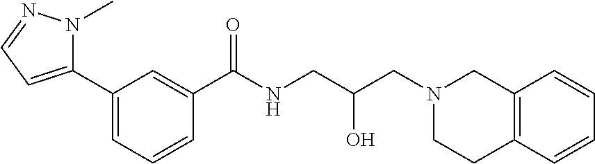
C1(C2=CC=CC(C(NCC(CN3CCC4=C(C3)C=CC=C4)O)=O)=C2)=CC=NN1C
